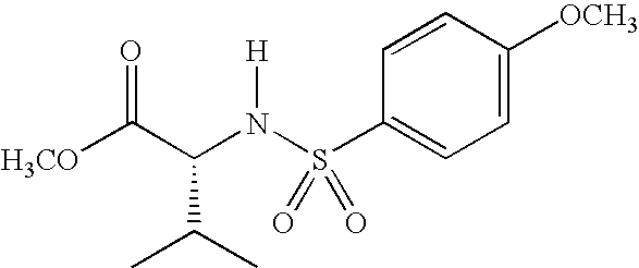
[H3CO]C(C(N(S(C1=CC=C([OCH3])C=C1)(=O)=O)[H])C(C)C)=O
